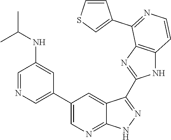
C1=NC=C(C2=CN=C3C(=C2)C(C2=NC4=C(N2)C=CN=C4C2=CSC=C2)=NN3)C=C1NC(C)C
